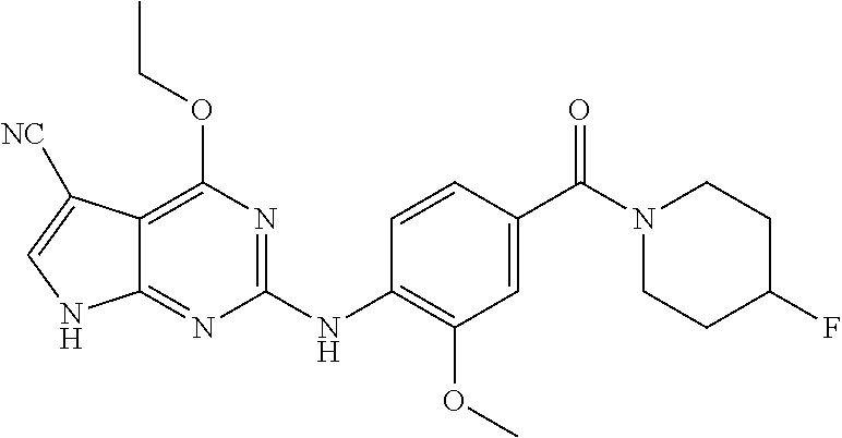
C1(NC2=C(OC)C=C(C(N3CCC(F)CC3)=O)C=C2)=NC(OCC)=C2C(=N1)NC=C2[NC]
